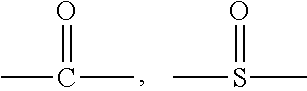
CC(C)=O.CS(C)=O
